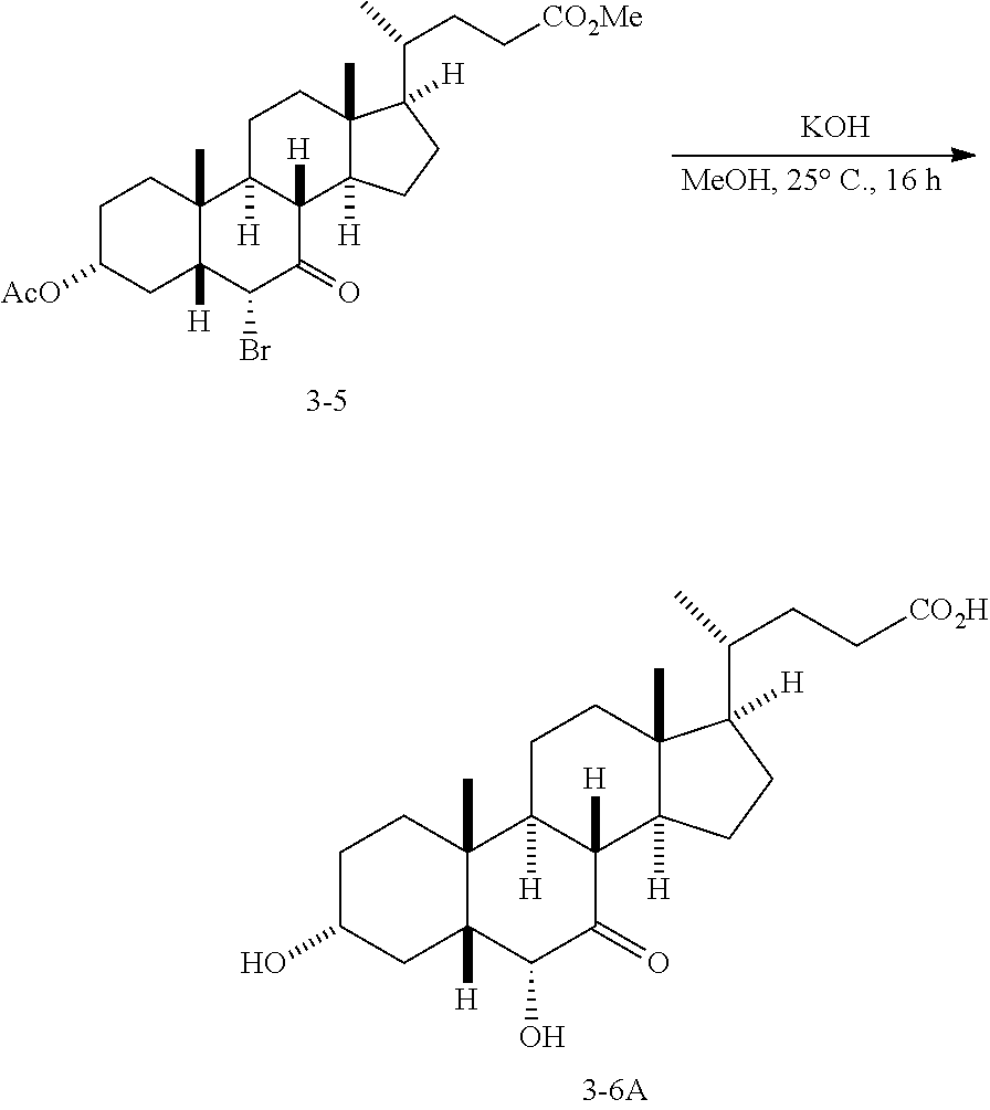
C1C(O)CC2([H])C(C)(C1)C1([H])C([H])(C(=O)C2O)C2([H])C(C)(CC1)C(C(CC[CO2H])C)([H])CC2.[KOH].C1C([AcO])CC2([H])C(C)(C1)C1([H])C([H])(C(=O)C2Br)C2([H])C(C)(CC1)C(C(CC[CO2Me])C)([H])CC2
